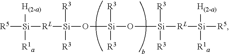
[R5][Si]([RL][Si]([R3])([R3])O[Si]([R3])([R3])O[Si]([R3])([R3])[RL][Si]([R5])([H(2-a)])[R1a])([H(2-a)])[R1a]
